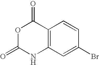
C12=C(C=C(Br)C=C1)NC(=O)OC2=O
